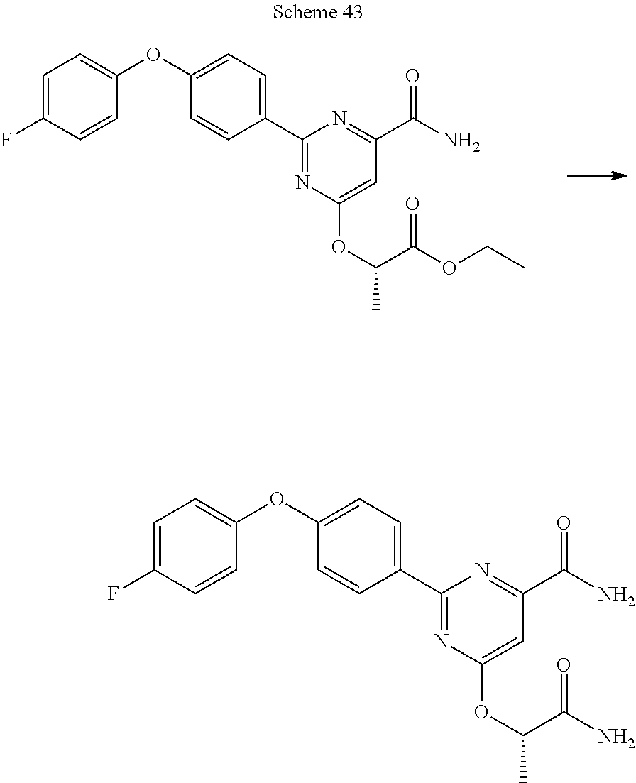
C1=C(F)C=CC(OC2=CC=C(C3=NC(OC(C)C(OCC)=O)=CC(C(N)=O)=N3)C=C2)=C1.C1=C(F)C=CC(OC2=CC=C(C3=NC(OC(C)C(N)=O)=CC(C(N)=O)=N3)C=C2)=C1
